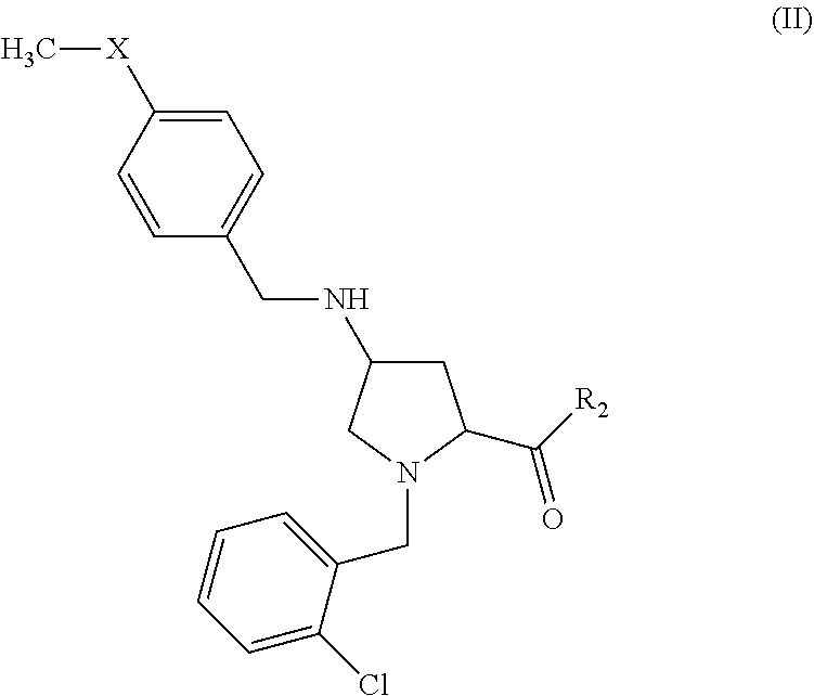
C1C(NCC2=CC=C([X]C)C=C2)CN(CC2=CC=CC=C2Cl)C1C([R2])=O
